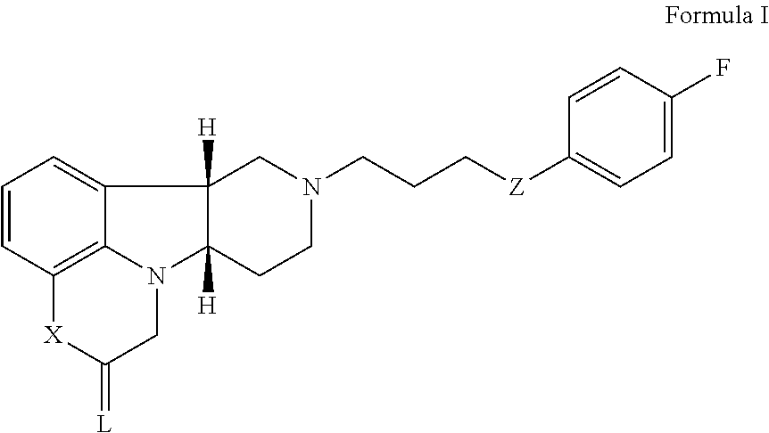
C1=CC2=C3C(=C1)C1([H])C([H])(N3CC(=[L])[X]2)CCN(CCC[Z]C2=CC=C(F)C=C2)C1
